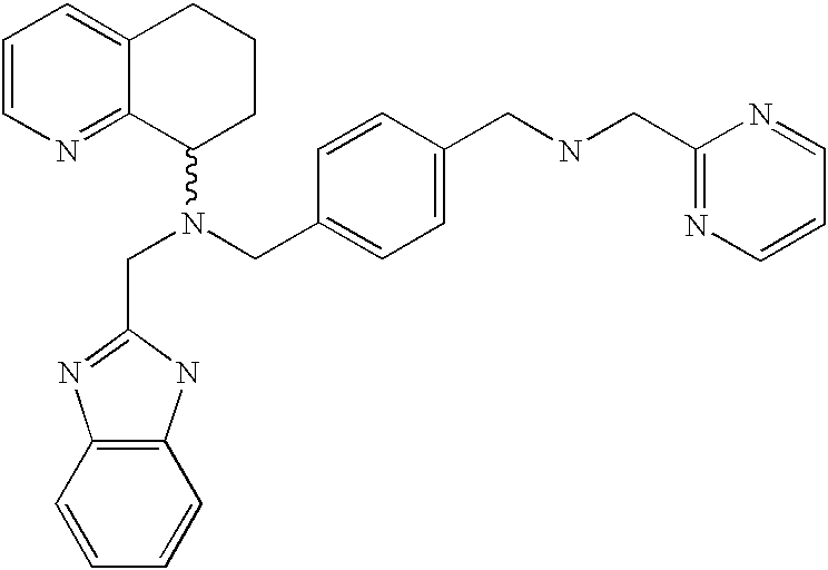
C1=CN=C2C(=C1)CCCC2N(CC1=CC=C(CNCC2=NC=CC=N2)C=C1)CC1=NC2=C(N1)C=CC=C2
